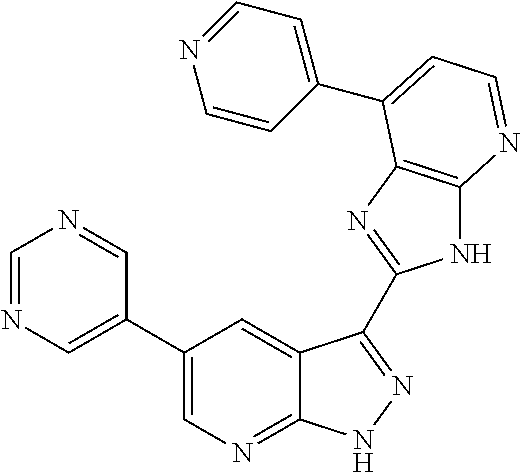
C1=NC=C(C2=CN=C3C(=C2)C(C2=NC4=C(N2)N=CC=C4C2=CC=NC=C2)=NN3)C=N1
